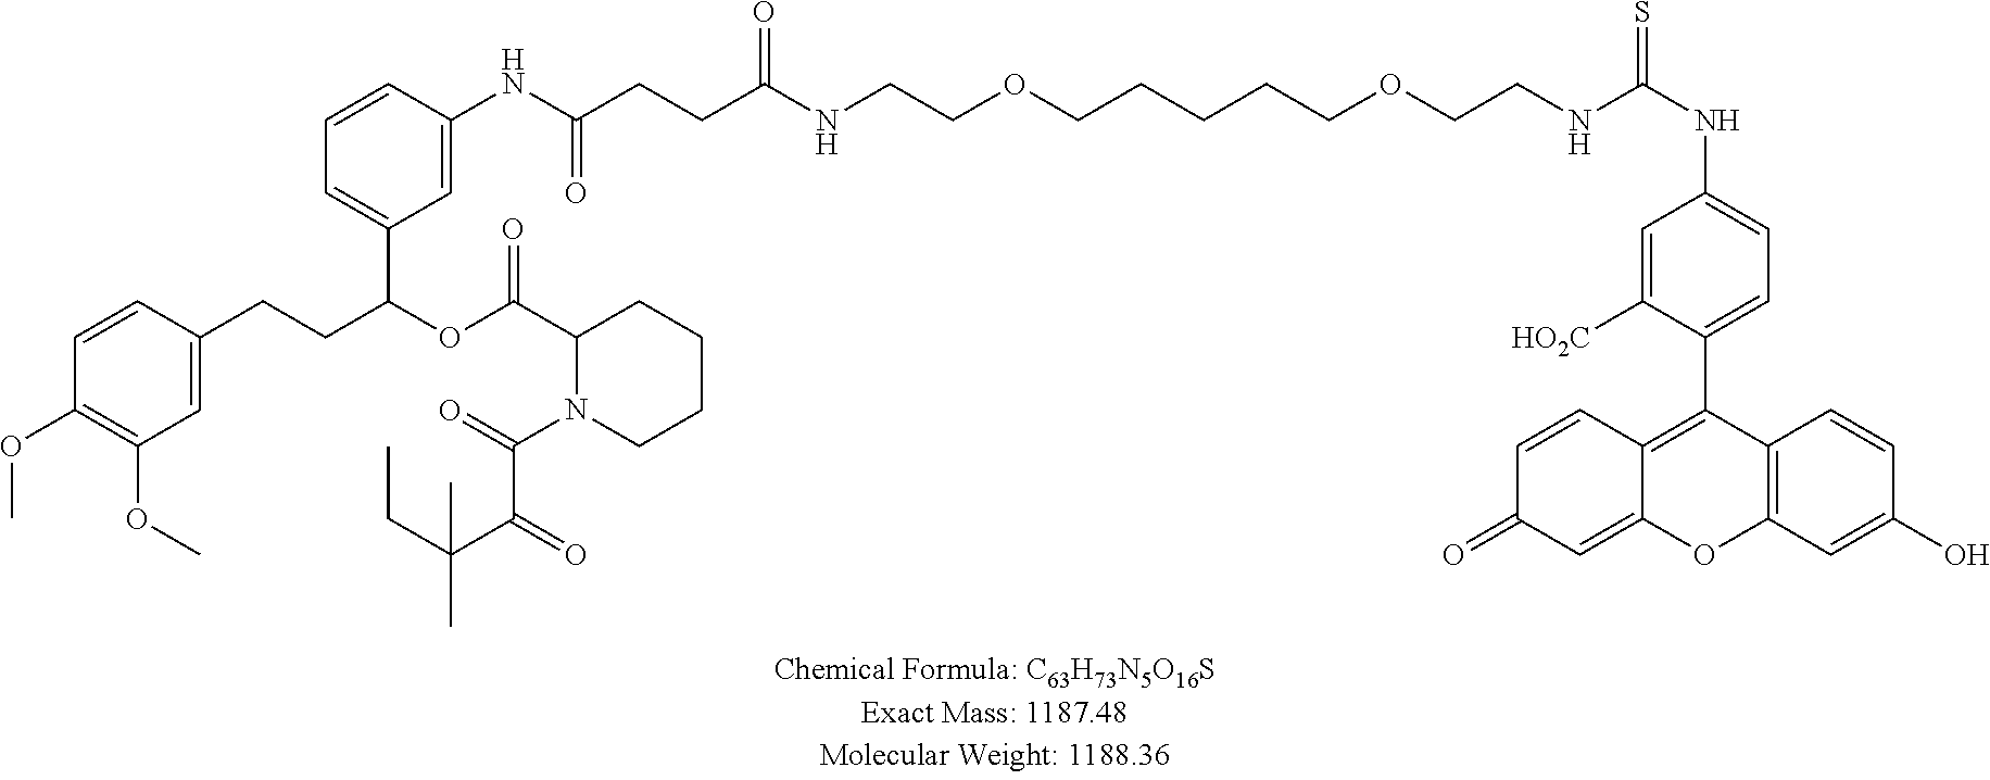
C1CCN(C(=O)C(C(CC)(C)C)=O)C(C(OC(CCC2=CC(OC)=C(OC)C=C2)C2=CC=CC(NC(CCC(NCCOCCCCCOCCNC(NC3=CC=C(C4=C5C(=CC(=O)C=C5)OC5=C4C=CC(O)=C5)C([HO2C])=C3)=S)=O)=O)=C2)=O)C1
